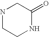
N1CCNC(=O)C1
